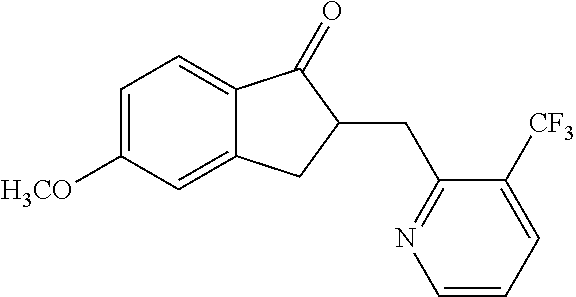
C1=C([H3CO])C=C2C(=C1)C(=O)C(CC1=NC=CC=C1[CF3])C2
